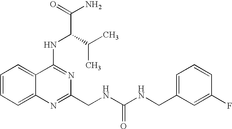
C1=CC=C2C(=C1)C(NC(C(N)=O)C(C)C)=NC(CNC(NCC1=CC=CC(F)=C1)=O)=N2
